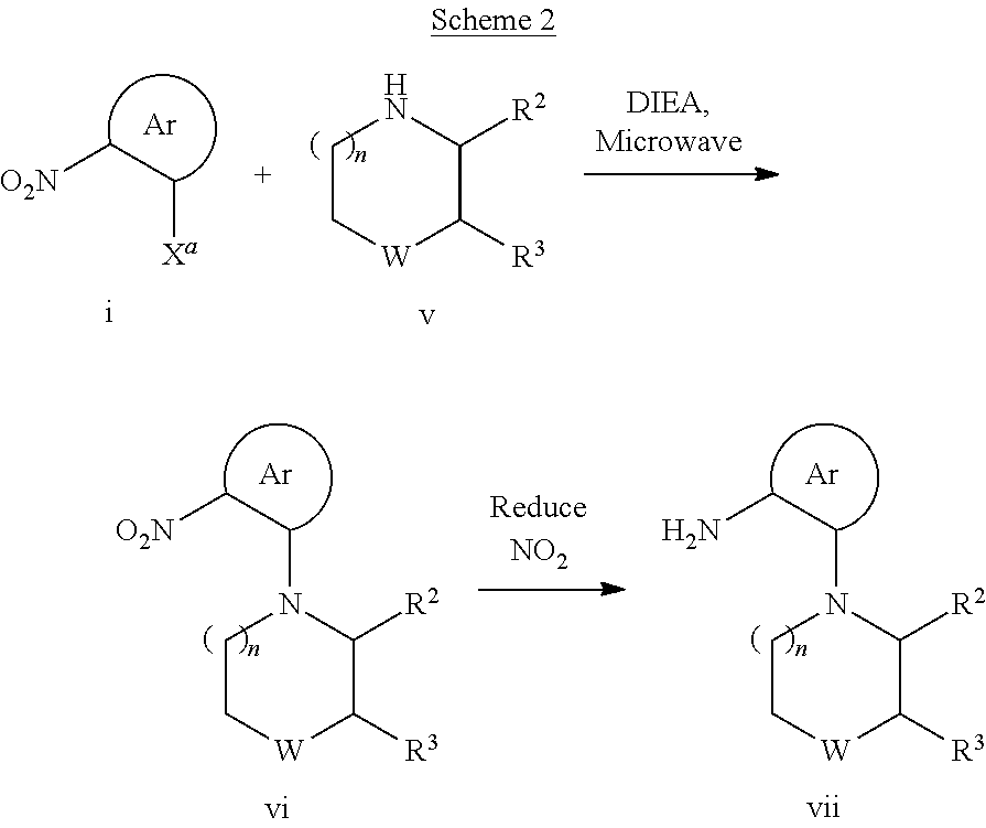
[Ar].[Xa]CC[O2N].C1C[W]C([R3])C([R2])N1.C1C[W]C([R3])C([R2])N1CC[O2N].[Ar].C1C[W]C([R3])C([R2])N1CCN.[Ar]
